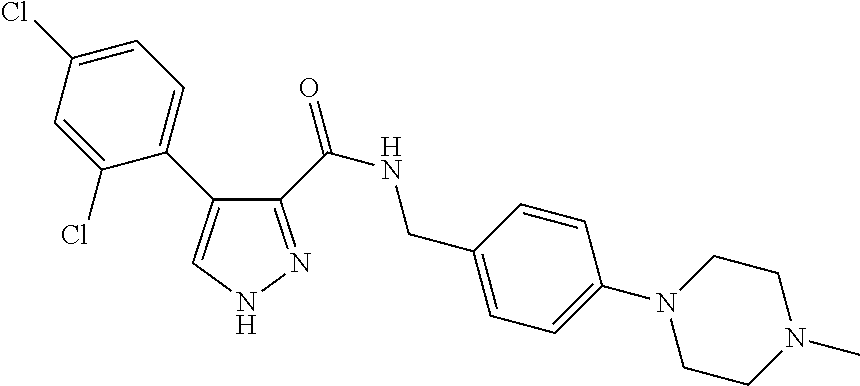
C1(C(NCC2=CC=C(N3CCN(C)CC3)C=C2)=O)=NNC=C1C1=CC=C(Cl)C=C1Cl
